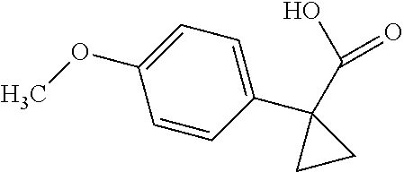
C1=CC(C2(C(O)=O)CC2)=CC=C1OC
